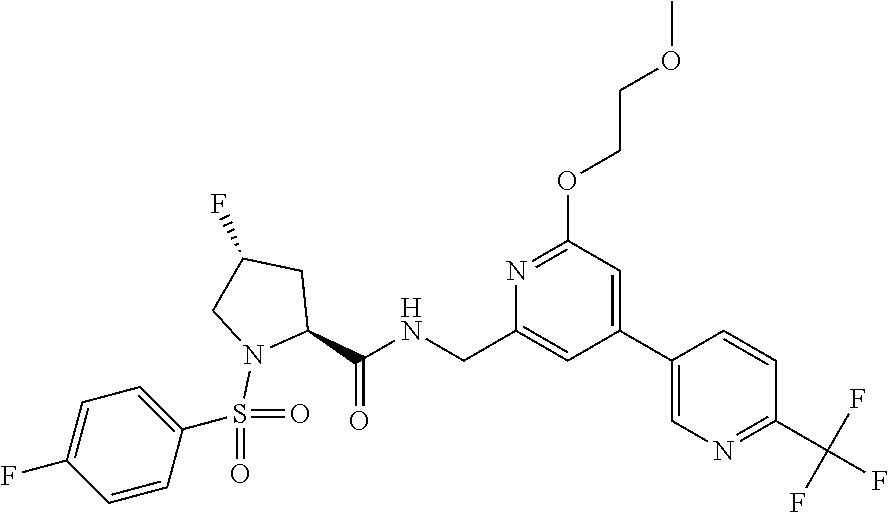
C1(C2=CN=C(C(F)(F)F)C=C2)=CC(OCCOC)=NC(CNC(C2CC(F)CN2S(=O)(=O)C2=CC=C(F)C=C2)=O)=C1
